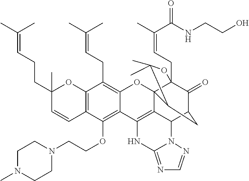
C12=C(C(OCCN3CCN(C)CC3)=C3C(=C1CC=C(C)C)OC14C5(CC=C(C)C(NCCO)=O)C(=O)C(CC1C(C)(C)O5)C1C4=C3NC3=NC=NN13)C=CC(CCC=C(C)C)(C)O2
